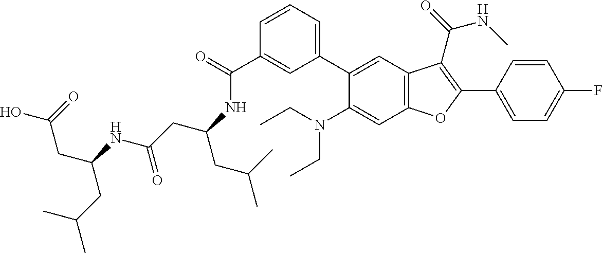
C1=CC=C(C2=CC3=C(C=C2N(CC)CC)OC(C2=CC=C(F)C=C2)=C3C(=O)NC)C=C1C(=O)NC(CC(C)C)CC(NC(CC(O)=O)CC(C)C)=O
